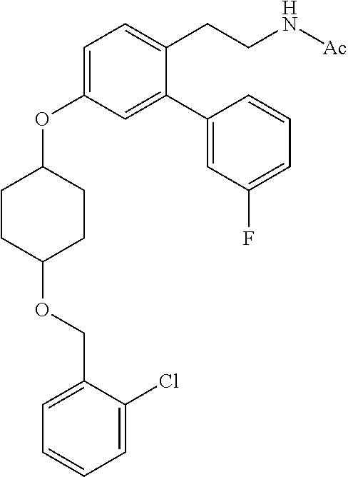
C1=C(OC2CCC(OCC3=CC=CC=C3Cl)CC2)C=C(C2=CC(F)=CC=C2)C(CCN[Ac])=C1
